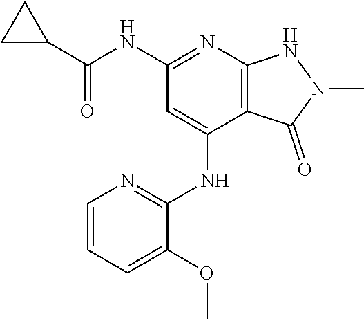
C(NC1=NC2=C(C(NC3=NC=CC=C3OC)=C1)C(=O)N(C)N2)(C1CC1)=O
